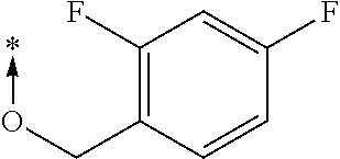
C1(F)=C(CO->*)C=CC(F)=C1
